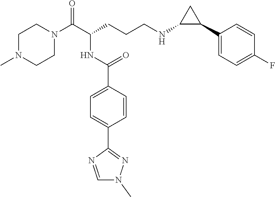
C1N(C)CCN(C(C(CCCNC2C(C3=CC=C(F)C=C3)C2)NC(C2=CC=C(C3=NN(C)C=N3)C=C2)=O)=O)C1
